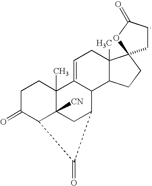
C1C(=O)C2C3([CN])C(C)(C1)C1=CCC4(C)C(C1C(C3)C2=O)CCC41CCC(=O)O1
